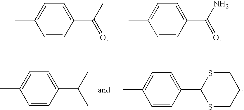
C1(C(C)=O)=CC=C(C)C=C1.C1(C(N)=O)=CC=C(C)C=C1.C1(C(C)C)=CC=C(C)C=C1.C1=C(C)C=CC(C2SCCCS2)=C1
